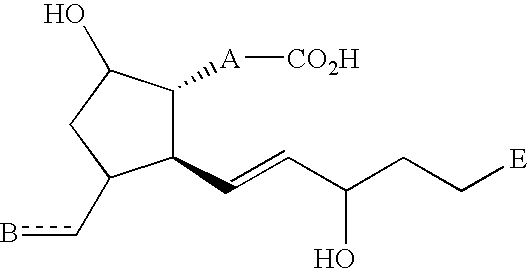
C1(C=CC(CC[E])O)C([A][CO2H])C(O)CC1cb
